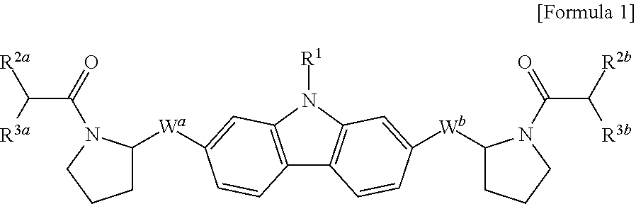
C12=C(N([R1])C3=C1C=CC([Wb]C1CCCN1C(C([R2b])[R3b])=O)=C3)C=C([Wa]C1CCCN1C(C([R2a])[R3a])=O)C=C2
